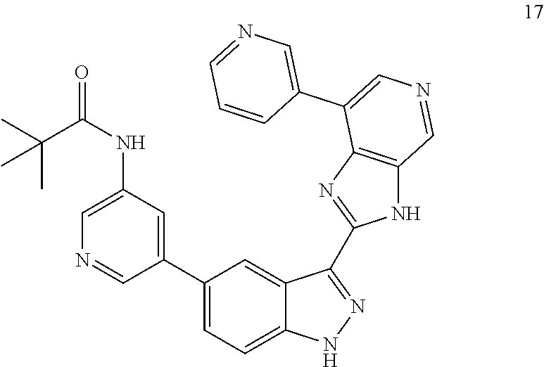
C1(C2=CC=C3C(=C2)C(C2=NC4=C(N2)C=NC=C4C2=CN=CC=C2)=NN3)=CC(NC(=O)C(C)(C)C)=CN=C1
